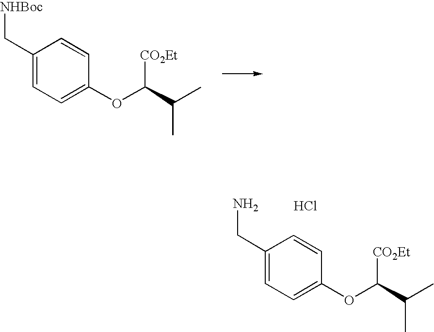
C1(C[NHBoc])=CC=C(OC(C(C)C)[CO2Et])C=C1.C1(CN)=CC=C(OC(C(C)C)[CO2Et])C=C1.Cl
